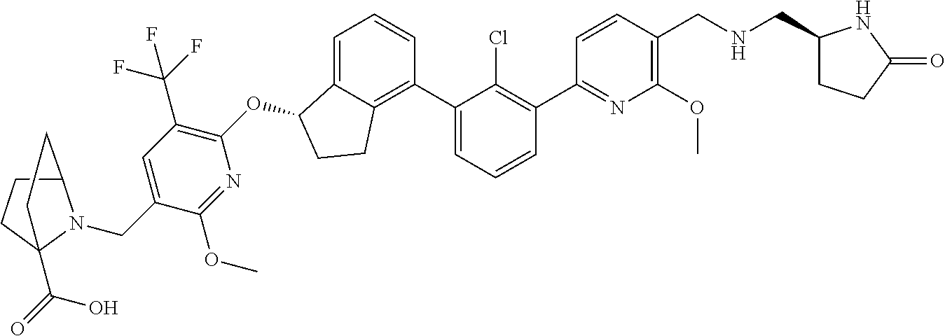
N1=C(C2=C(Cl)C(C3=C4C(=CC=C3)C(OC3=C(C(F)(F)F)C=C(CN5C6CCC5(C(O)=O)CC6)C(OC)=N3)CC4)=CC=C2)C=CC(CNCC2CCC(=O)N2)=C1OC
